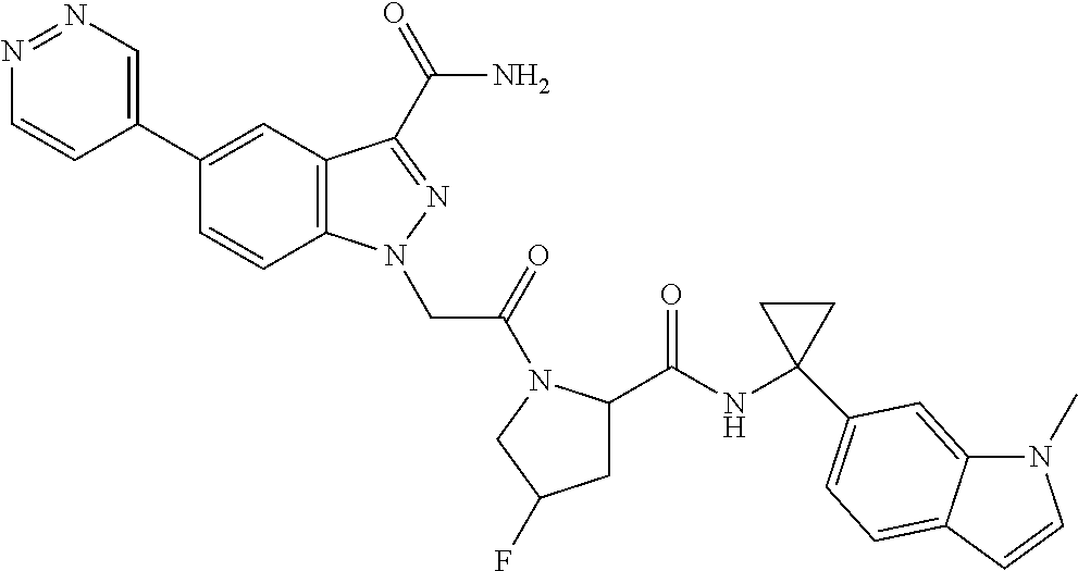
N1=NC=C(C2=CC3=C(C=C2)N(CC(=O)N2C(C(NC4(C5=CC=C6C(=C5)N(C)C=C6)CC4)=O)CC(F)C2)N=C3C(N)=O)C=C1
